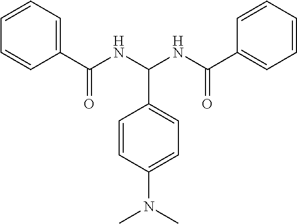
C1(C(NC(NC(C2=CC=CC=C2)=O)C2=CC=C(N(C)C)C=C2)=O)=CC=CC=C1
